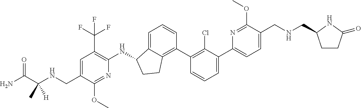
C1(CNC(C(N)=O)(C)[H])=CC(C(F)(F)F)=C(NC2C3=CC=CC(C4=C(Cl)C(C5=CC=C(CNCC6CCC(=O)N6)C(OC)=N5)=CC=C4)=C3CC2)N=C1OC
